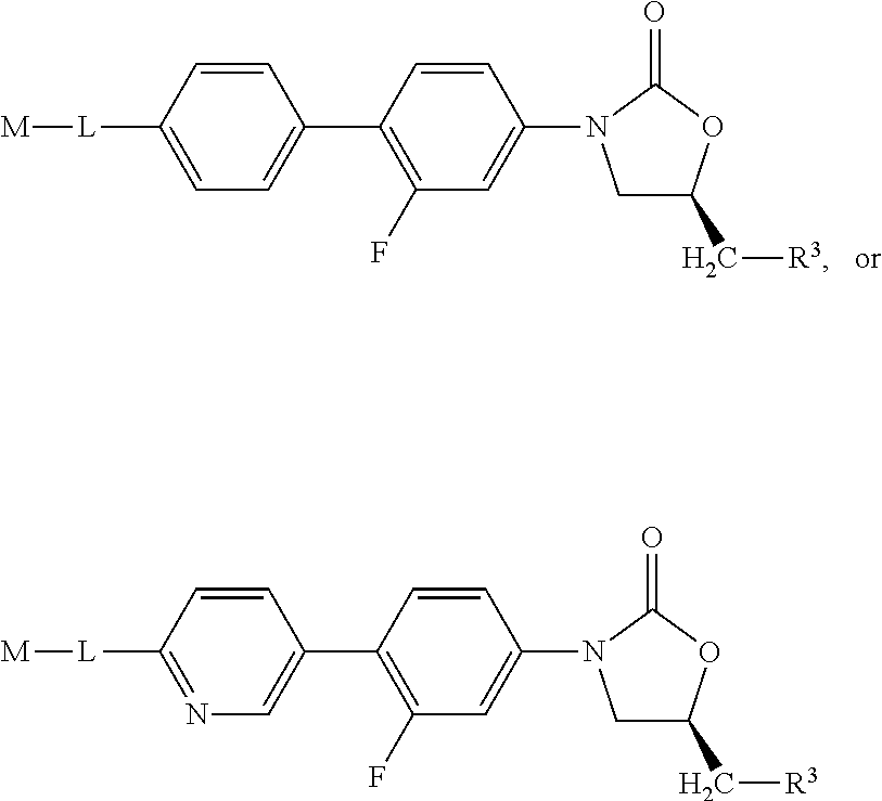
C1C(C[R3])OC(=O)N1C1=CC(F)=C(C2=CC=C([L][M])C=C2)C=C1.C1C(C[R3])OC(=O)N1C1=CC(F)=C(C2=CN=C([L][M])C=C2)C=C1
